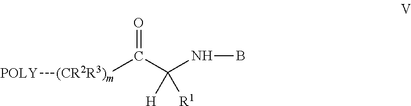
[(CR2R3)m](C(C(NB)([R1])[H])=O)[POLY]
